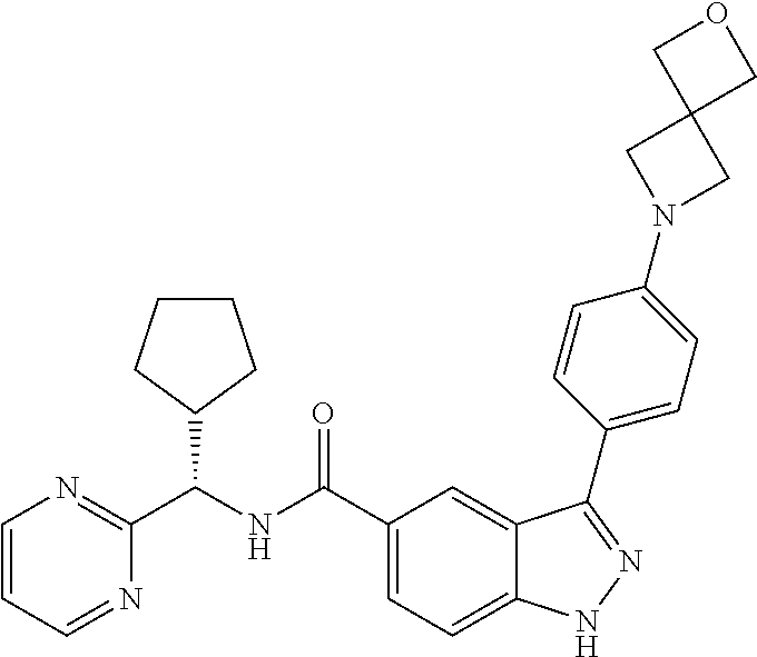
C1=CC=NC(C(NC(C2=CC=C3C(=C2)C(C2=CC=C(N4CC5(C4)COC5)C=C2)=NN3)=O)C2CCCC2)=N1
